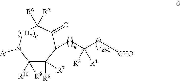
C1([R10])([R9])C([R8])([R7])C(CC(C[CHO])([R3])[R4])C(=O)C([R6])([R5])[(CH2)p]N1[A]
